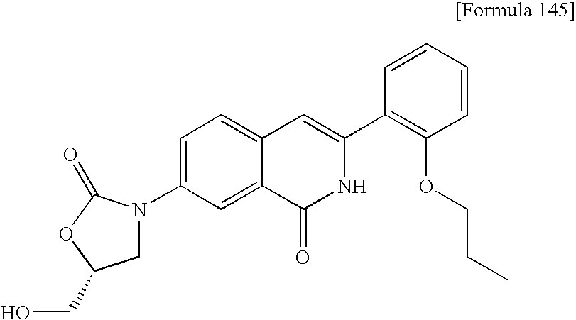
C1N(C2=CC=C3C(=C2)C(=O)NC(C2=C(OCCC)C=CC=C2)=C3)C(=O)OC1CO
